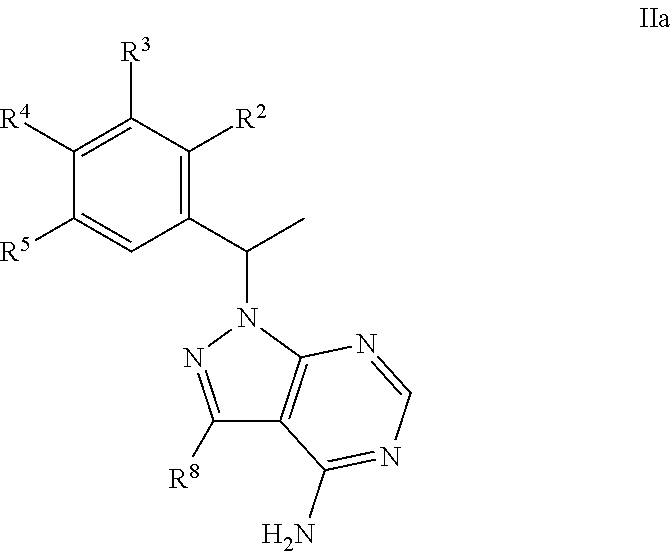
C1(C(C)N2N=C([R8])C3=C2N=CN=C3N)=C([R2])C([R3])=C([R4])C([R5])=C1
